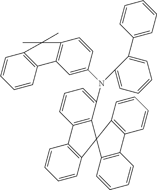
C1=CC2=C(C=C1)C1=C(C(N(C3=CC4=C(C=C3)C(C)(C)C3=C4C=CC=C3)C3=CC=CC=C3C3=CC=CC=C3)=CC=C1)C21C2=C(C=CC=C2)C2=C1C=CC=C2
